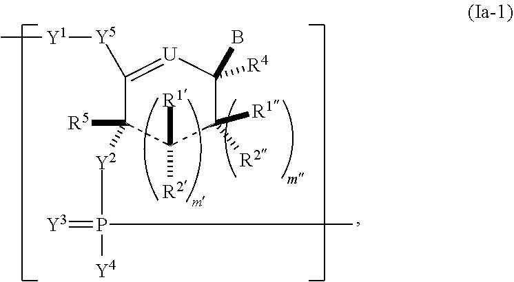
C1([Y5][Y1]C)=[U]C([R4])(B)C([R1])([R2])C([R1])([R2])C1([R5])[Y2]P([Y4])(C)=[Y3]
